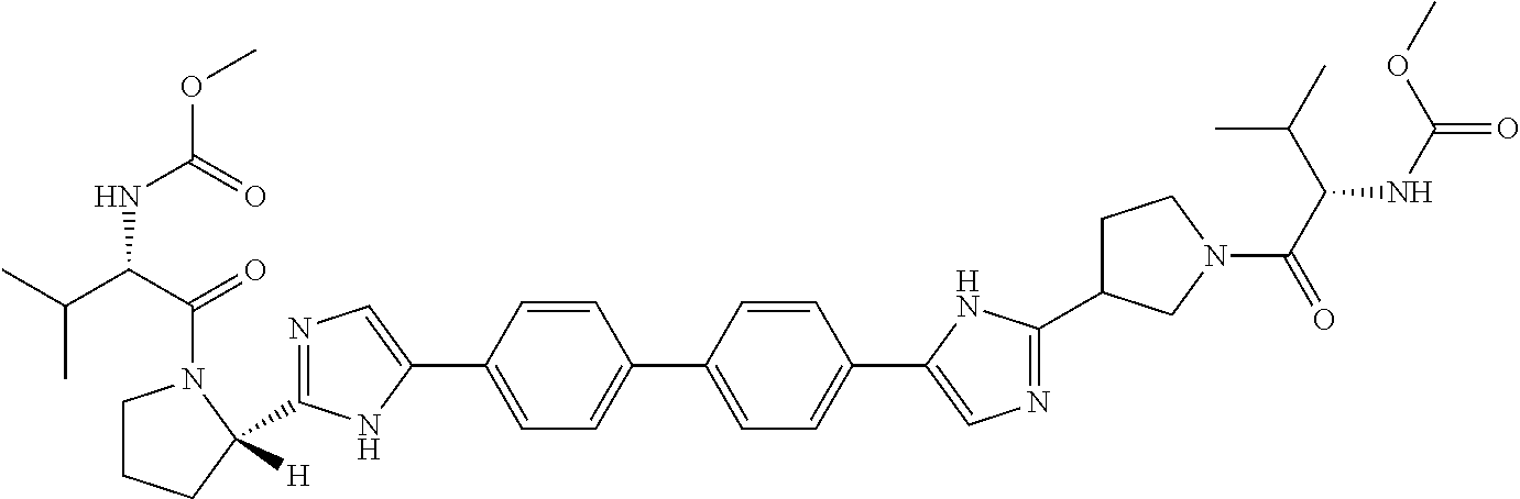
CC(C)C(NC(=O)OC)C(=O)N1CCCC1([H])C1=NC=C(C2=CC=C(C3=CC=C(C4=CN=C(C5CCN(C(C(C(C)C)NC(=O)OC)=O)C5)N4)C=C3)C=C2)N1
